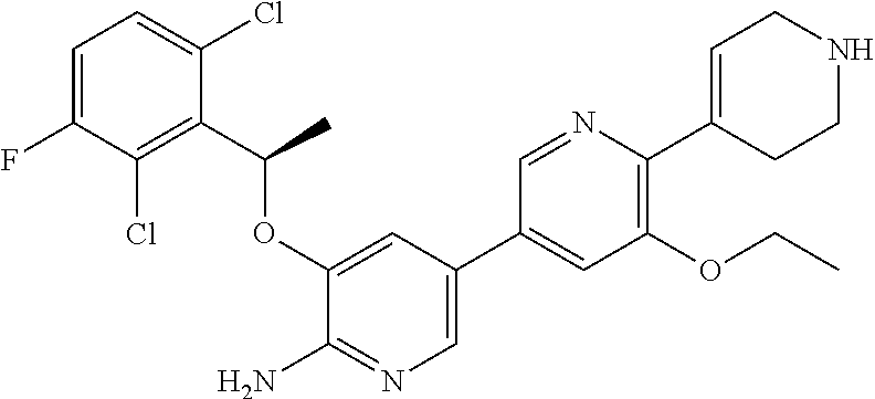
C1(OC(C2=C(Cl)C(F)=CC=C2Cl)C)=CC(C2=CC(OCC)=C(C3=CCNCC3)N=C2)=CN=C1N
